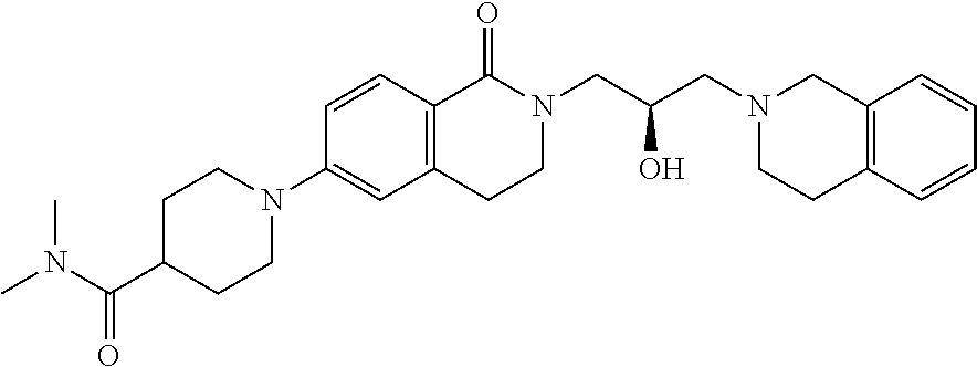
C1(C(N(C)C)=O)CCN(C2=CC3=C(C=C2)C(=O)N(CC(CN2CCC4=C(C2)C=CC=C4)O)CC3)CC1
